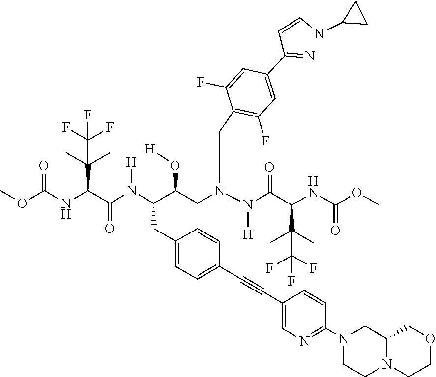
O(C(=O)NC(C(=O)N(C(C(CN(CC1=C(F)C=C(C(=N)C=CNC2CC2)C=C1F)N(C(C(C(C)(C)C(F)(F)F)NC(OC)=O)=O)[H])O[H])CC1=CC=C(C#CC2=CN=C(N3CCN4C(C3)COCC4)C=C2)C=C1)[H])C(C)(C)C(F)(F)F)C
